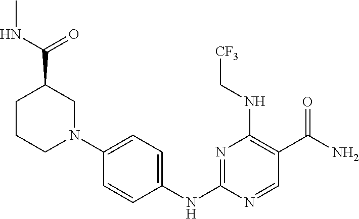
N1=C(NC2=CC=C(N3CC(C(=O)NC)CCC3)C=C2)N=CC(C(N)=O)=C1NC[CF3]
